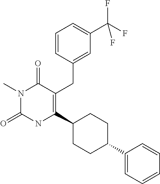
C1=CC(CC2=C(C3CCC(C4=CC=CC=C4)CC3)NC(=O)N(C)C2=O)=CC(C(F)(F)F)=C1
